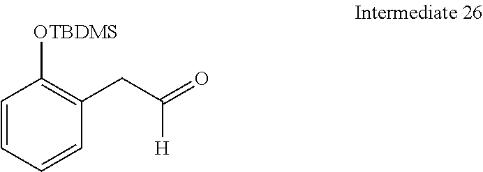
C1=CC=CC(CC(=O)[H])=C1[OTBDMS]
